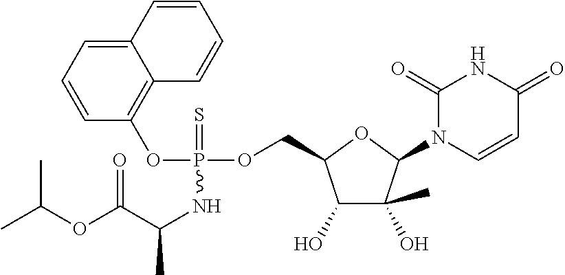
C1(=O)N(C2C(C)(O)C(O)C(COP(OC3=C4C(=CC=C3)C=CC=C4)(=S)NC(C)C(OC(C)C)=O)O2)C=CC(=O)N1
